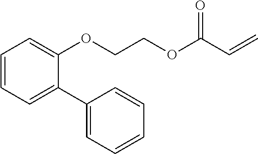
C1=CC=C(C2=CC=CC=C2)C(OCCOC(C=C)=O)=C1
